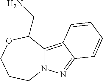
N12C(=C3C(=N1)C=CC=C3)C(CN)OCCC2
